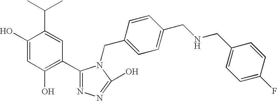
C1(O)=CC(O)=C(C2=NN=C(O)N2CC2=CC=C(CNCC3=CC=C(F)C=C3)C=C2)C=C1C(C)C
